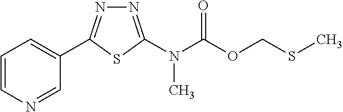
C1=CN=CC(C2=NN=C(N(C(=O)OCSC)C)S2)=C1
